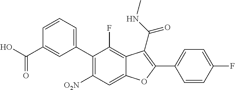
C1(C2=CC=CC(C(O)=O)=C2)=C([O2N])C=C2C(=C1F)C(C(=O)NC)=C(C1=CC=C(F)C=C1)O2
